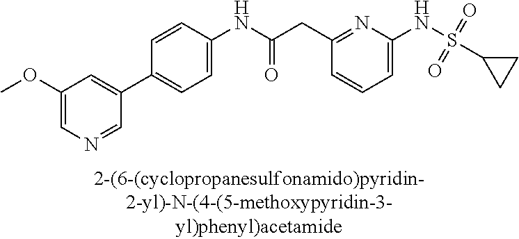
C1=C(NS(=O)(=O)C2CC2)N=C(CC(NC2=CC=C(C3=CC(OC)=CN=C3)C=C2)=O)C=C1
